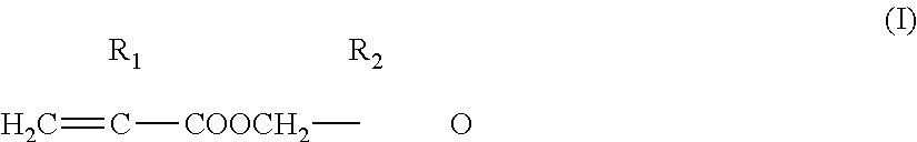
C=C[COOCH2]C.[R1].[R2].O
